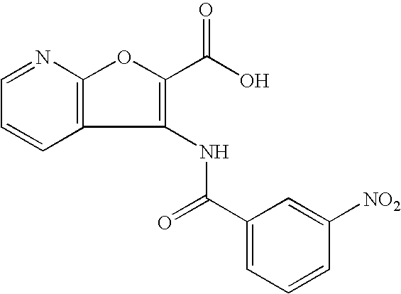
C1=CC=NC2=C1C(NC(C1=CC=CC([NO2])=C1)=O)=C(C(O)=O)O2
